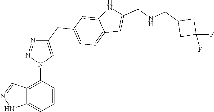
C12=C(N3C=C(CC4=CC=C5C(=C4)NC(CNCC4CC(F)(F)C4)=C5)N=N3)C=CC=C1NN=C2
